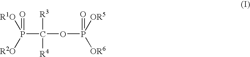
P(C(OP([OR6])([OR5])=O)([R3])[R4])([R2O])([R1O])=O
